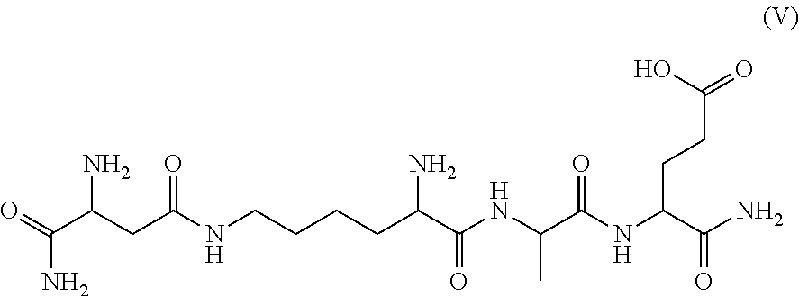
O=C(C(CC(NCCCCC(C(NC(C(NC(C(N)=O)CCC(=O)O)=O)C)=O)N)=O)N)N
